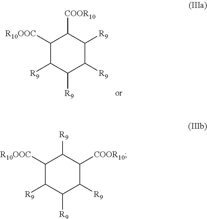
C1([R10OOC])C([R9])C([R9])C([R9])C([R9])C1[COOR10].C1([R10OOC])C([R9])C([R9])C([R9])C([COOR10])C1[R9]
